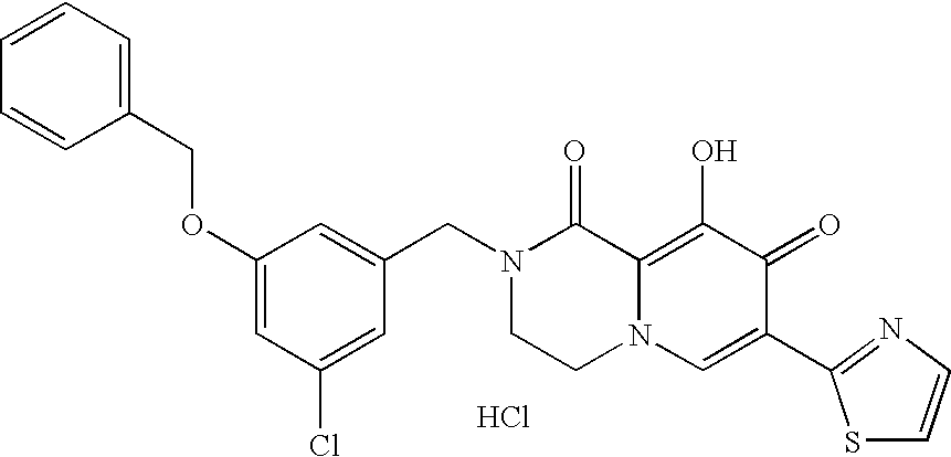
Cl.C1=C(CN2CCN3C(=C(O)C(=O)C(C4=NC=CS4)=C3)C2=O)C=C(Cl)C=C1OCC1=CC=CC=C1
